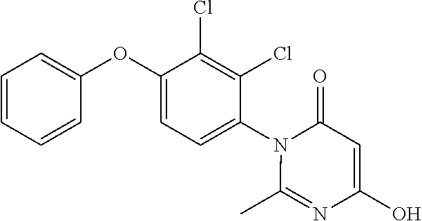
C1(OC2=CC=CC=C2)=CC=C(N2C(C)=NC(O)=CC2=O)C(Cl)=C1Cl
